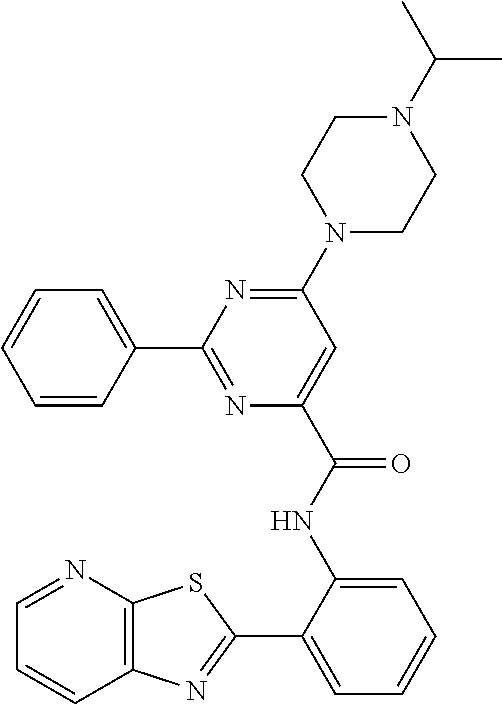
C12=C(N=CC=C1)SC(C1=CC=CC=C1NC(C1=CC(N3CCN(C(C)C)CC3)=NC(C3=CC=CC=C3)=N1)=O)=N2
